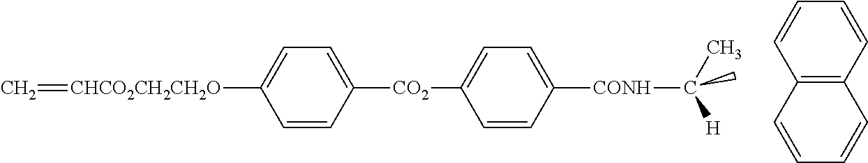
C1=CC([CO2]C2=CC=C([CONH]C([H])(C)C)C=C2)=CC=C1[CHCO2CH2CH2O]=C.C12=C(C=CC=C1)C=CC=C2
